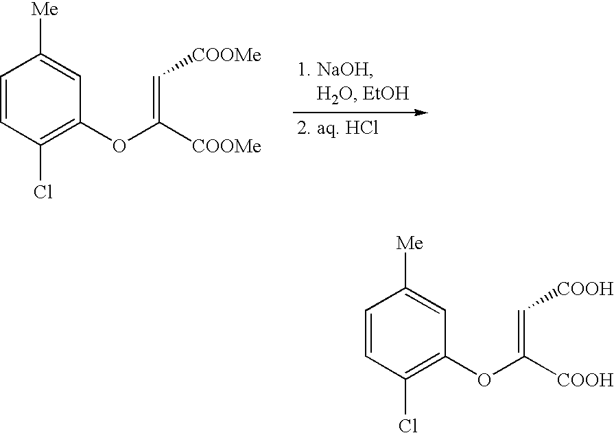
C1=CC(Cl)=C(OC([COOMe])=C[COOMe])C=C1[Me].C1=CC(Cl)=C(OC([COOH])=C[COOH])C=C1[Me]
